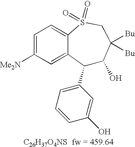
[C26H37O4NS].C1(C2=CC=CC(O)=C2)C(O)C([Bu])([Bu])CS(=O)(=O)C2=CC=C([Me2N])C=C12
